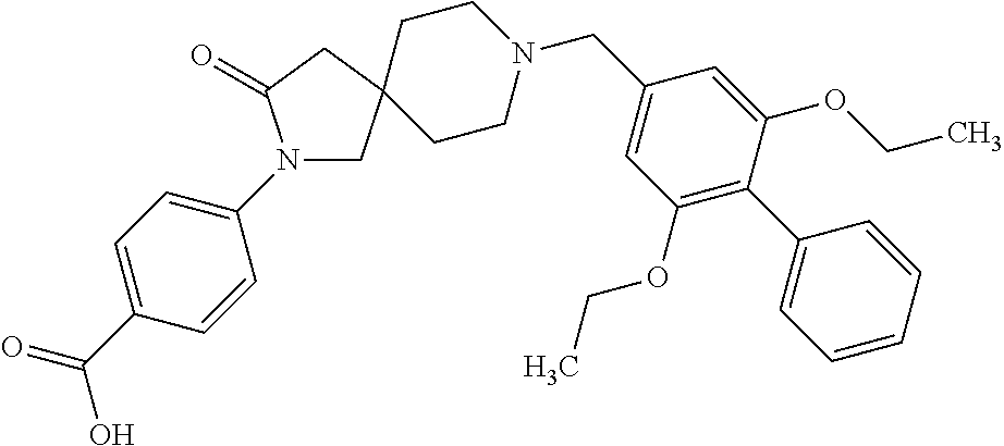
N1(C2=CC=C(C(=O)O)C=C2)CC2(CC1=O)CCN(CC1=CC(OCC)=C(C3=CC=CC=C3)C(OCC)=C1)CC2
